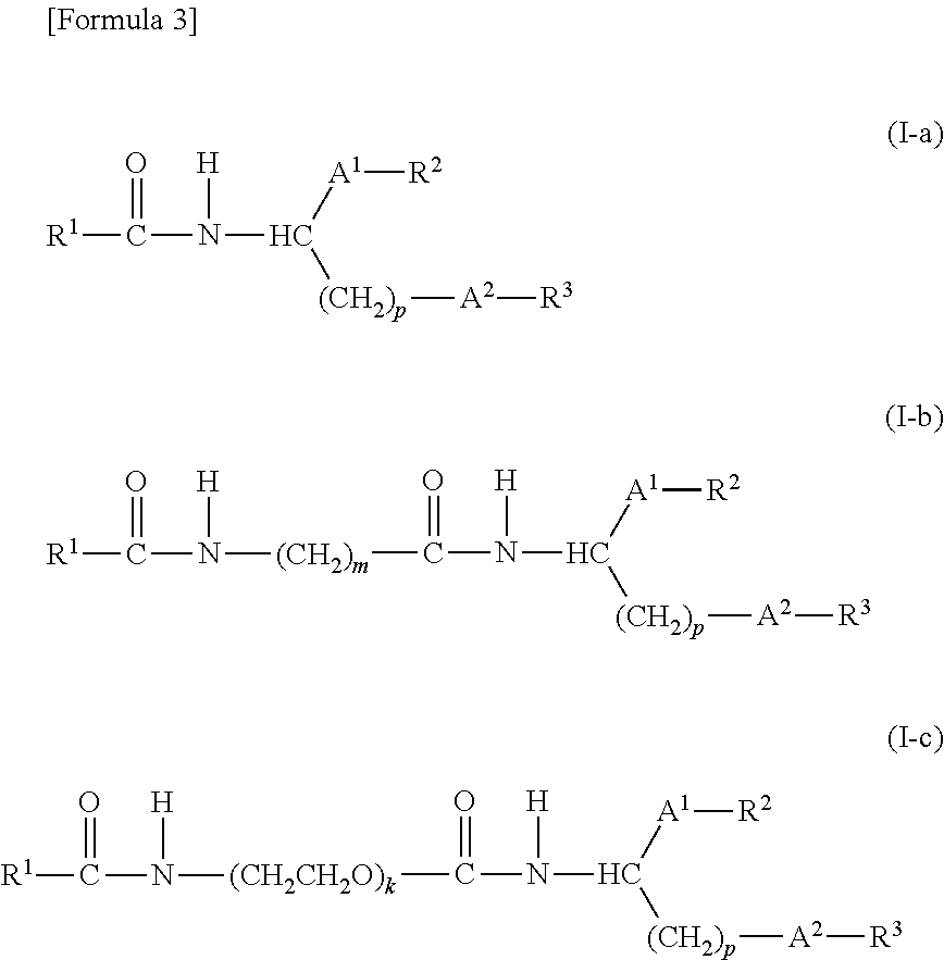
[R1]C(N(C([A1][R2])[(CH2)p][A2][R3])[H])=O.[(CH2)m](C(N(C([A1][R2])[(CH2)p][A2][R3])[H])=O)N(C([R1])=O)[H].[(CH2CH2O)k](C(N(C([A1][R2])[(CH2)p][A2][R3])[H])=O)N(C([R1])=O)[H]
